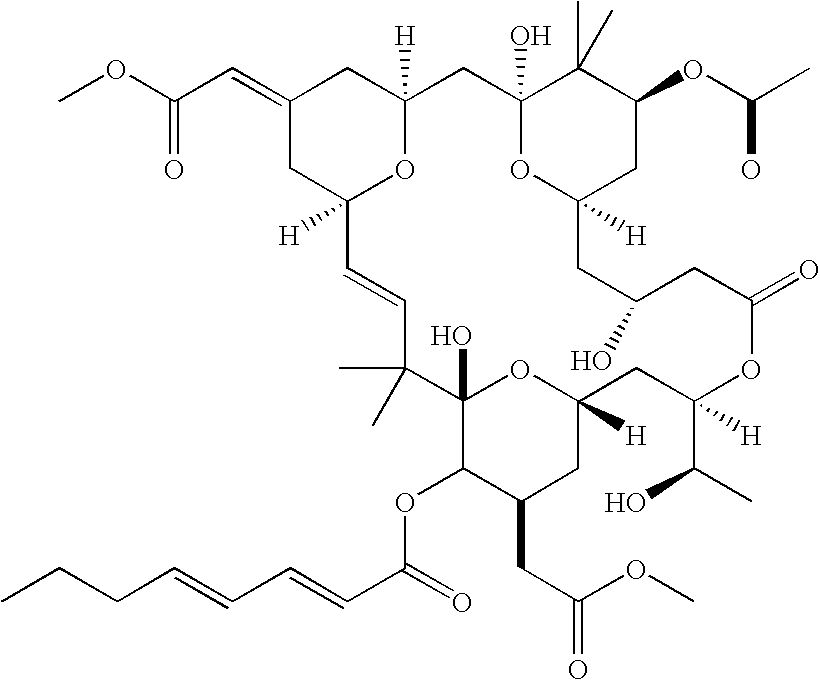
CCCC=CC=CC(OC1C(CC(=O)OC)CC2([H])OC1(O)C(C)(C)C=CC1([H])OC([H])(CC(=CC(=O)OC)C1)CC1(O)OC([H])(CC(OC(O)C)C1(C)C)CC(O)CC(=O)OC(C(O)C)([H])C2)=O
